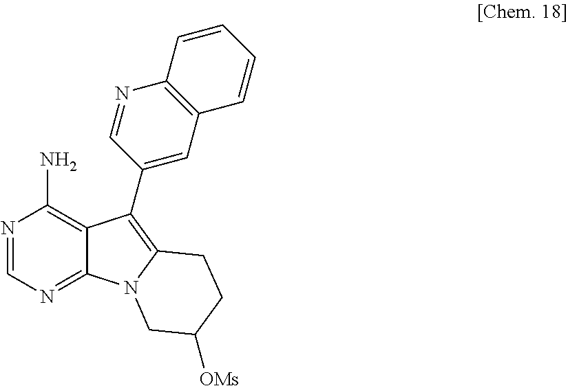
N1=CN=C2C(=C1N)C(C1=CC3=C(N=C1)C=CC=C3)=C1N2CC([OMs])CC1
